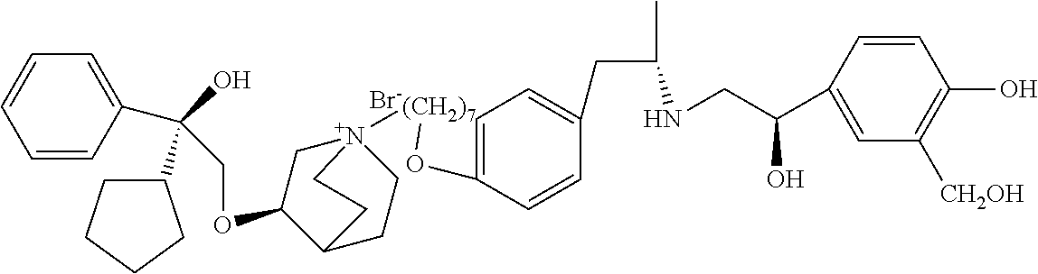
C(OC1C[N+]2([(CH2)7]OC3=CC=C(CC(C)NCC(C4=CC([CH2OH])=C(O)C=C4)O)C=C3)CCC1CC2)C(C1=CC=CC=C1)(O)C1CCCC1.[Br-]
